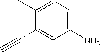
C1=C(C)C(C#C)=CC(N)=C1
